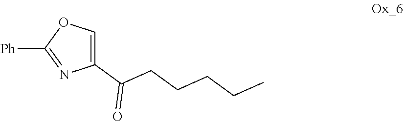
C1(C(CCCCC)=O)=COC([Ph])=N1
